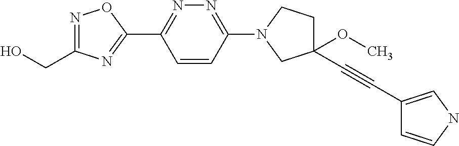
OCC1=NOC(C2=NN=C(N3CCC(OC)(C#CC4=CNC=C4)C3)C=C2)=N1
